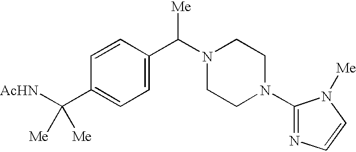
C1=CC(C(N2CCN(C3=NC=CN3[Me])CC2)[Me])=CC=C1C([AcHN])([Me])[Me]
